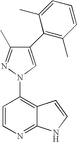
C1=CN=C2C(=C1N1C=C(C3=C(C)C=CC=C3C)C(C)=N1)C=CN2
